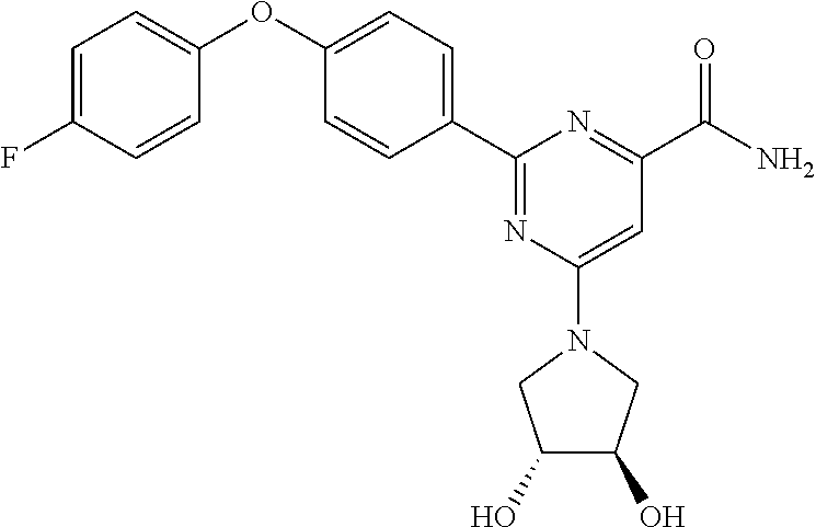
C1=C(F)C=CC(OC2=CC=C(C3=NC(N4CC(O)C(O)C4)=CC(C(N)=O)=N3)C=C2)=C1
